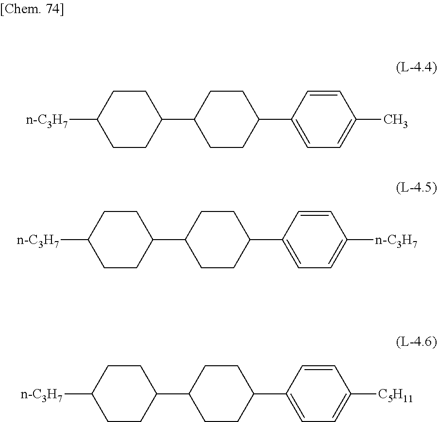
C1=CC(C)=CC=C1C1CCC(C2CCC([n-C3H7])CC2)CC1.C1=CC([n-C3H7])=CC=C1C1CCC(C2CCC([n-C3H7])CC2)CC1.C1=CC([C5H11])=CC=C1C1CCC(C2CCC([n-C3H7])CC2)CC1
